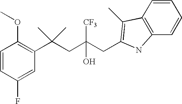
C1(F)=CC(C(CC(CC2=C(C)C3=C(C=CC=C3)N2)([CF3])O)(C)C)=C(OC)C=C1
